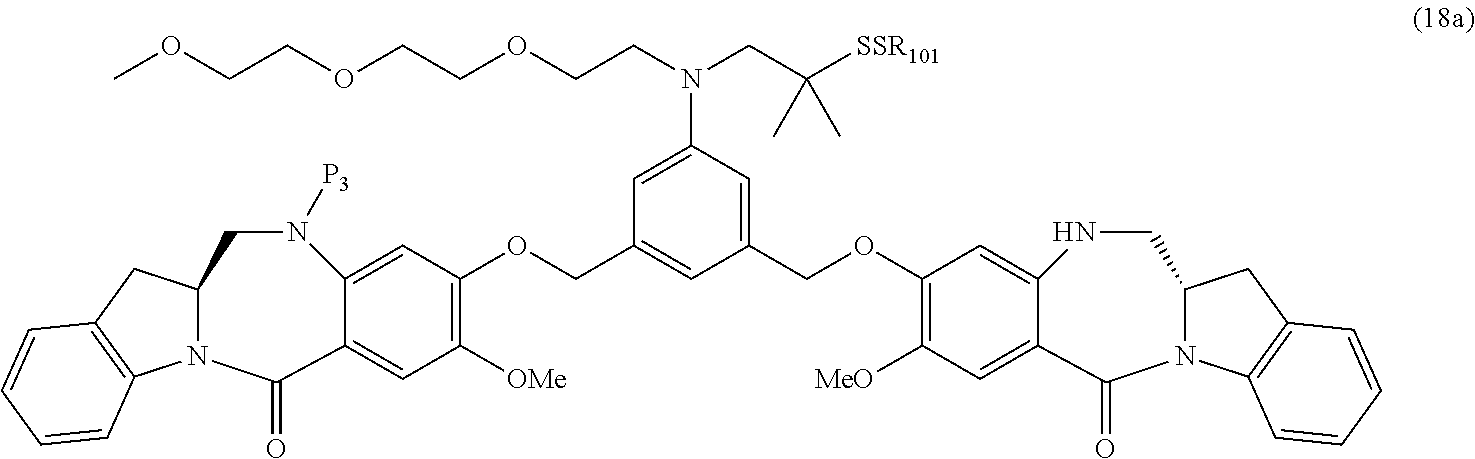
C12=CC(OCC3=CC(COC4=C([MeO])C=C5C(=C4)NCC4N(C5=O)C5=C(C4)C=CC=C5)=CC(N(CCOCCOCCOC)CC([SSR101])(C)C)=C3)=C([OMe])C=C1C(=O)N1C(CN2[P3])CC2=C1C=CC=C2
